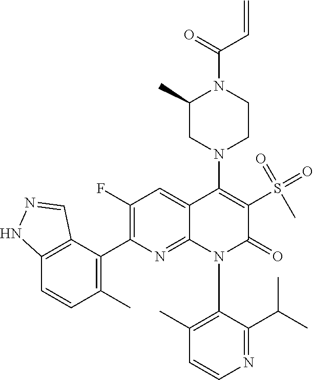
C1=CN=C(C(C)C)C(N2C(=O)C(S(C)(=O)=O)=C(N3CC(C)N(C(=O)C=C)CC3)C3=CC(F)=C(C4=C(C)C=CC5=C4C=NN5)N=C23)=C1C
